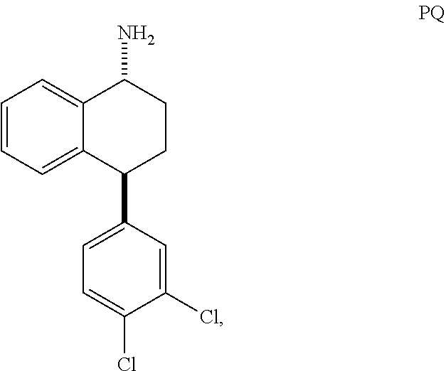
C1=CC=C2C(=C1)C(N)CCC2C1=CC=C(Cl)C(Cl)=C1
